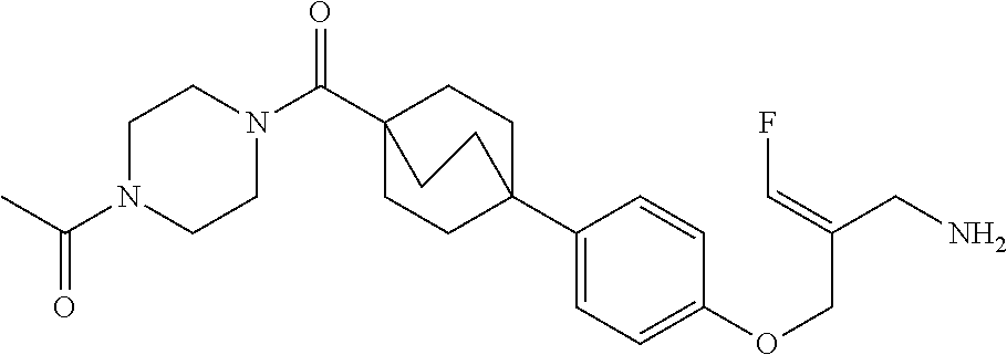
C1(C23CCC(C(N4CCN(C(C)=O)CC4)=O)(CC2)CC3)=CC=C(OCC(CN)=CF)C=C1
